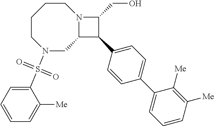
N1(S(C2=CC=CC=C2[Me])(=O)=O)CC2N(CCCC1)C(CO)C2C1=CC=C(C2=CC=CC([Me])=C2[Me])C=C1
